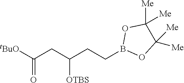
C(CC(CCB1OC([Me])([Me])C([Me])([Me])O1)[OTBS])(=O)[tBuO]
